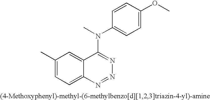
C1(C)=CC=C2C(=C1)C(N(C)C1=CC=C(OC)C=C1)=NN=N2
